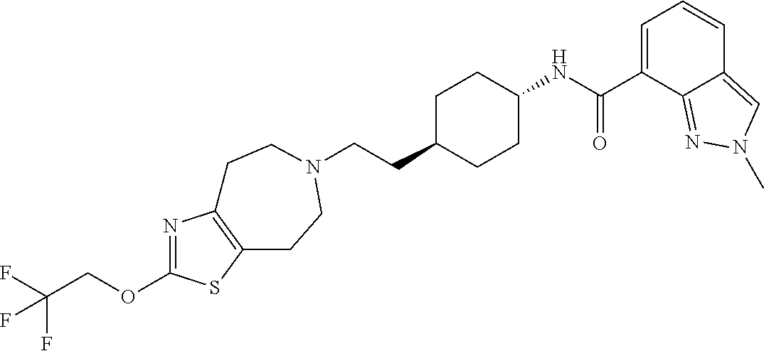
C(CC1CCC(NC(C2=CC=CC3=CN(C)N=C23)=O)CC1)N1CCC2=C(N=C(OCC(F)(F)F)S2)CC1
